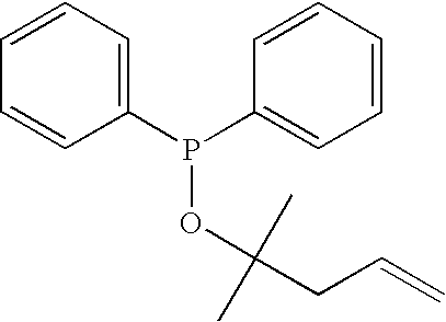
C1=CC=C(P(C2=CC=CC=C2)OC(CC=C)(C)C)C=C1
